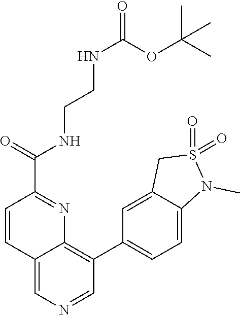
C12=CN=CC(C3=CC=C4C(=C3)CS(=O)(=O)N4C)=C1N=C(C(NCCNC(OC(C)(C)C)=O)=O)C=C2
